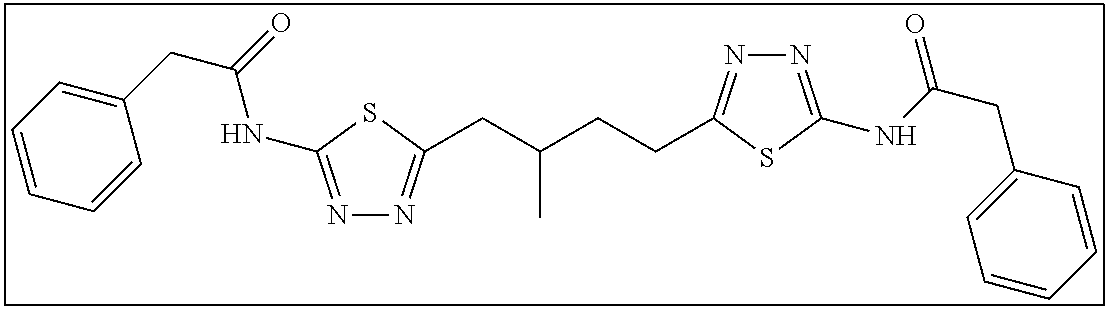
N1=C(NC(CC2=CC=CC=C2)=O)SC(CC(CCC2=NN=C(NC(CC3=CC=CC=C3)=O)S2)C)=N1
